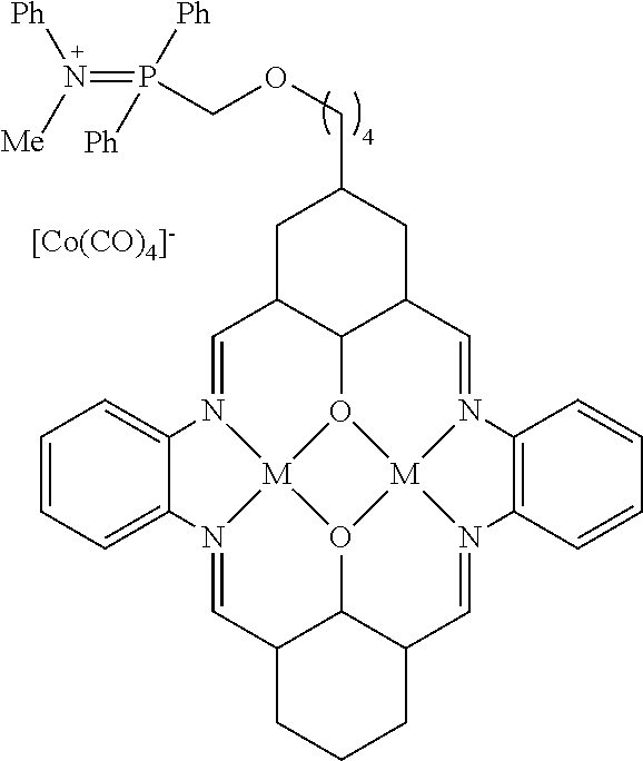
[[Co(CO)4]-].C1=N2[M]34O5C6C1CC(COCP(=N([Ph])[Me])([Ph])[Ph])CC6C=N1[M]56O3C3C(C=N4C4=CC=CC=C24)CCCC3C=N6C2=C1C=CC=C2
